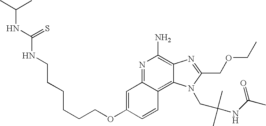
C1=C(OCCCCCCNC(NC(C)C)=S)C=CC2=C3C(=C(N)N=C12)N=C(COCC)N3CC(NC(C)=O)(C)C
